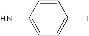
C1(N)=CC=C(I)C=C1
